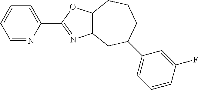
C12=C(OC(C3=CC=CC=N3)=N1)CCCC(C1=CC=CC(F)=C1)C2
